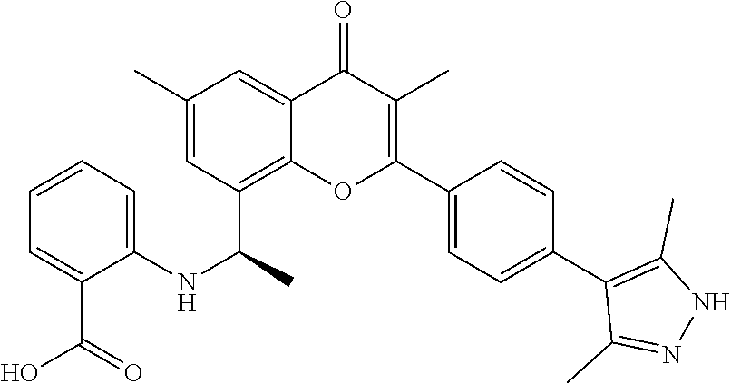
N1C(C)=C(C2=CC=C(C3=C(C)C(=O)C4=CC(C)=CC(C(NC5=CC=CC=C5C(O)=O)C)=C4O3)C=C2)C(C)=N1
